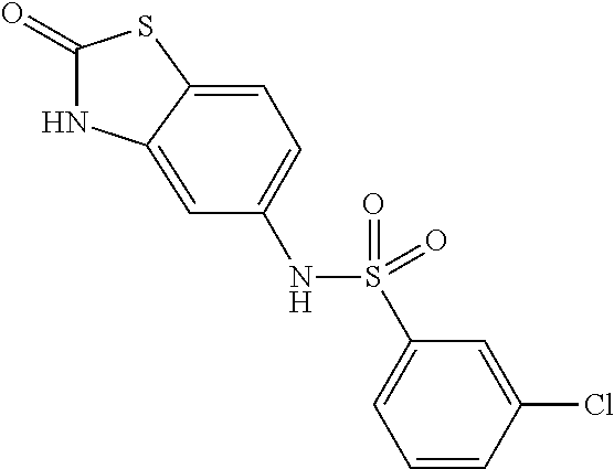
C1(=O)NC2=CC(NS(C3=CC=CC(Cl)=C3)(=O)=O)=CC=C2S1
